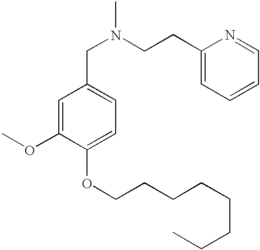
N(CC1=CC=C(OCCCCCCCC)C(OC)=C1)(C)CCC1=CC=CC=N1
